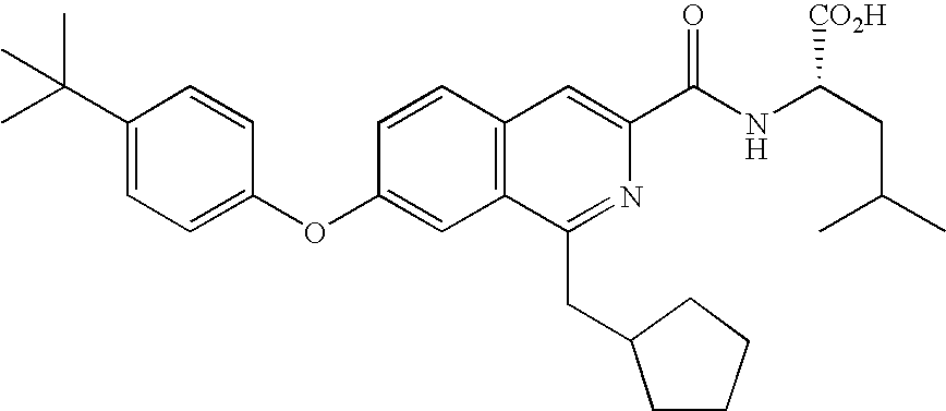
C1=CC(OC2=CC=C(C(C)(C)C)C=C2)=CC2=C1C=C(C(NC(CC(C)C)[CO2H])=O)N=C2CC1CCCC1
